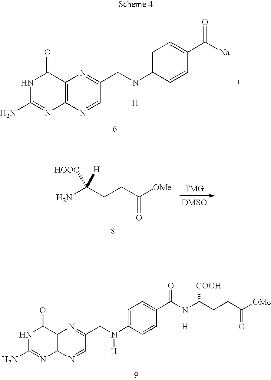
N1C(N)=NC2=C(C1=O)N=C(CN(C1=CC=C(C(=O)[Na])C=C1)[H])C=N2.NC(CCC([OMe])=O)([HOOC])[H].N1C(N)=NC2=C(C1=O)N=C(CN(C1=CC=C(C(=O)N(C(CCC([OMe])=O)[COOH])[H])C=C1)[H])C=N2
